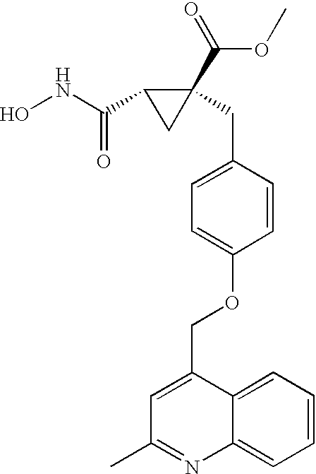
ONC(C1CC1(C(=O)OC)CC1=CC=C(OCC2=CC(C)=NC3=CC=CC=C23)C=C1)=O
